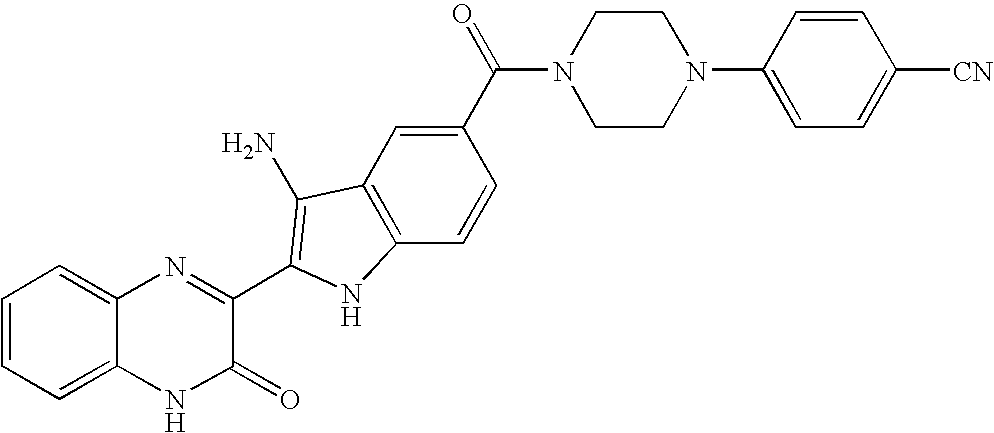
C1=C2C(=CC=C1)N=C(C1=C(N)C3=C(C=CC(C(=O)N4CCN(C5=CC=C([CN])C=C5)CC4)=C3)N1)C(=O)N2
